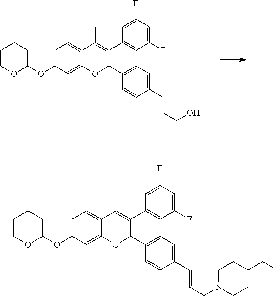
C1=C(OC2CCCCO2)C=C2C(=C1)C(C)=C(C1=CC(F)=CC(F)=C1)C(C1=CC=C(C=CCO)C=C1)O2.C1=C(OC2CCCCO2)C=C2C(=C1)C(C)=C(C1=CC(F)=CC(F)=C1)C(C1=CC=C(C=CCN3CCC(CF)CC3)C=C1)O2
